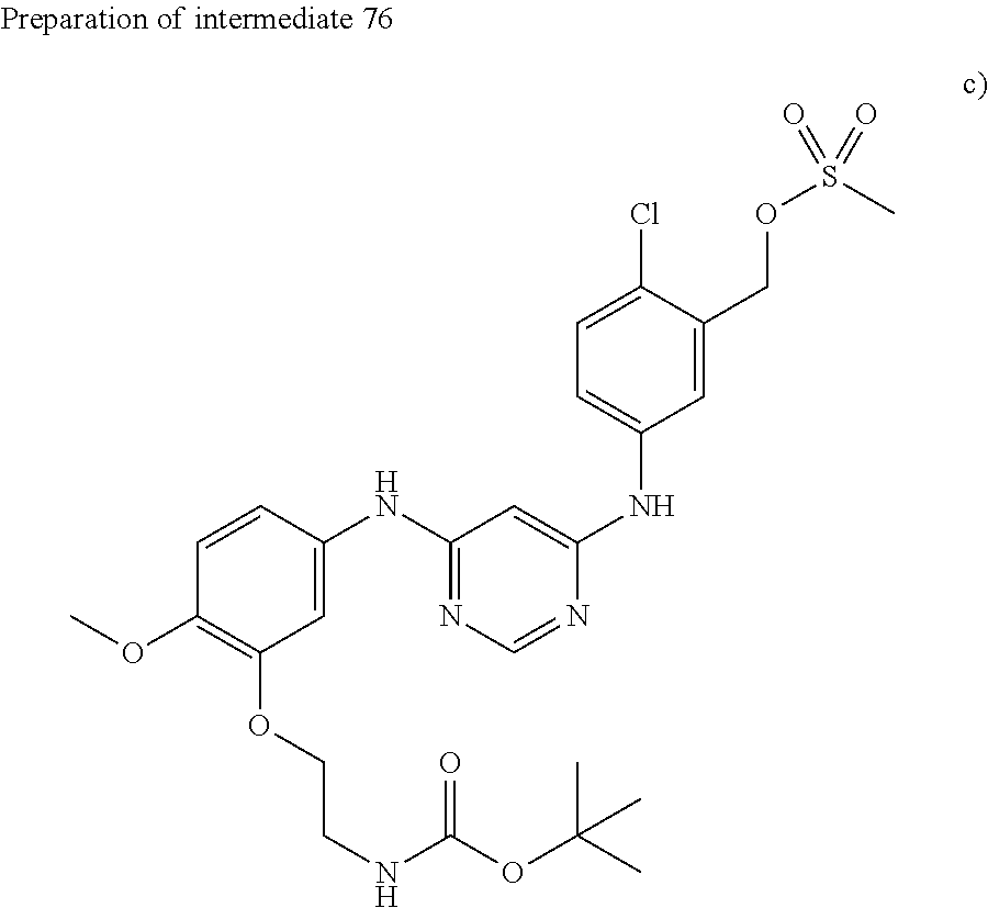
COC1=C(OCCNC(OC(C)(C)C)=O)C=C(NC2=NC=NC(NC3=CC=C(Cl)C(COS(C)(=O)=O)=C3)=C2)C=C1
